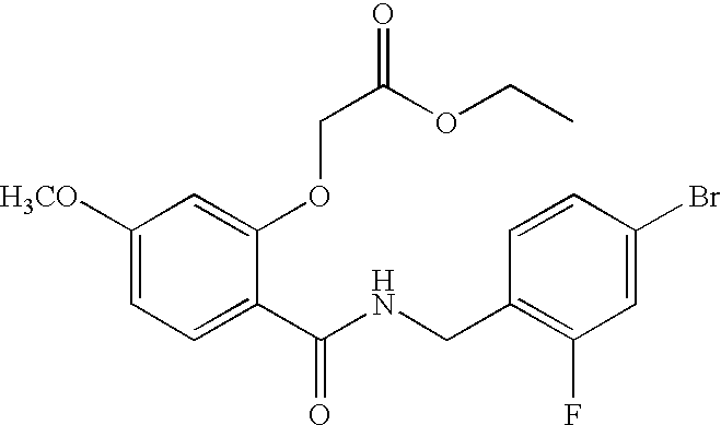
C1([H3CO])=CC=C(C(NCC2=C(F)C=C(Br)C=C2)=O)C(OCC(=O)OCC)=C1
